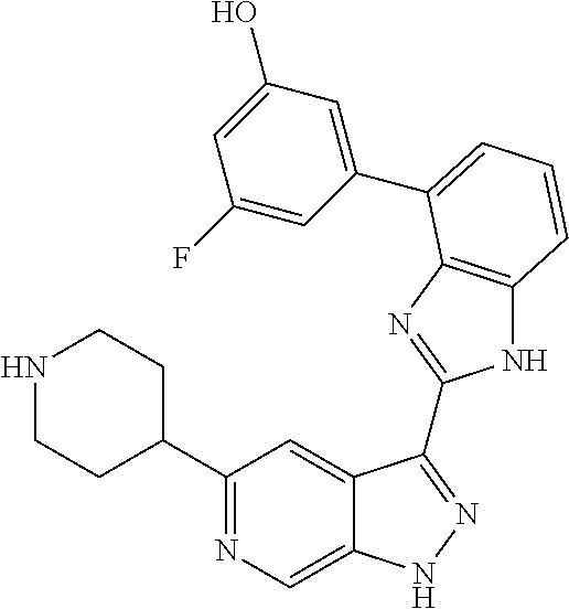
C1(C2=NC=C3C(=C2)C(C2=NC4=C(N2)C=CC=C4C2=CC(O)=CC(F)=C2)=NN3)CCNCC1
